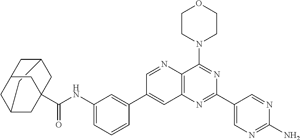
C12CC3CC(CC(C(NC4=CC=CC(C5=CC6=C(N=C5)C(N5CCOCC5)=NC(C5=CN=C(N)N=C5)=N6)=C4)=O)(C3)C1)C2
